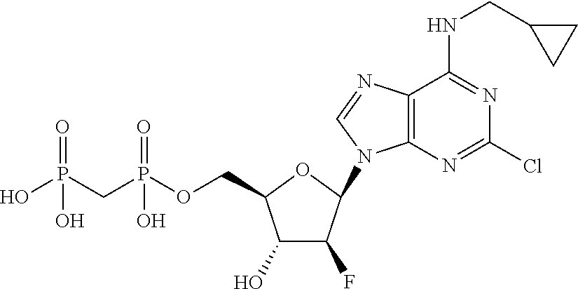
C1(O)C(F)C(N2C3=C(C(NCC4CC4)=NC(Cl)=N3)N=C2)OC1COP(CP(O)(=O)O)(=O)O
